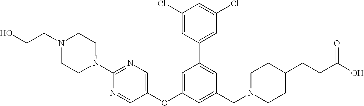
C1(Cl)=CC(C2=CC(CN3CCC(CCC(O)=O)CC3)=CC(OC3=CN=C(N4CCN(CCO)CC4)N=C3)=C2)=CC(Cl)=C1
